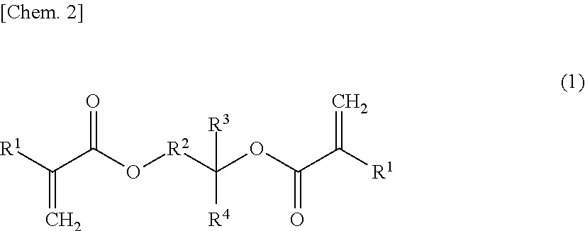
[R1]C(C(O[R2]C(OC(C([R1])=C)=O)([R3])[R4])=O)=C
